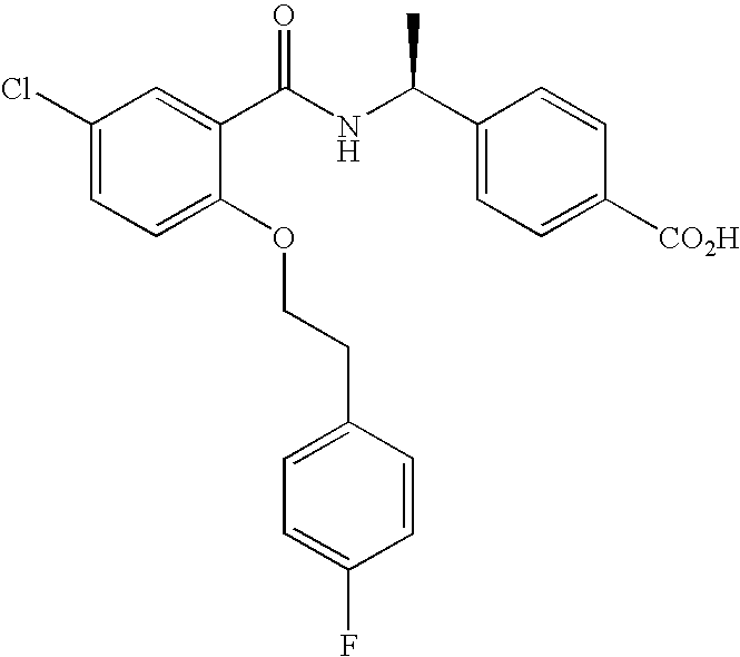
C1(Cl)=CC=C(OCCC2=CC=C(F)C=C2)C(C(NC(C2=CC=C([CO2H])C=C2)C)=O)=C1
